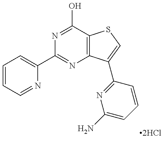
C1=CC=NC(C2=NC3=C(C(O)=N2)SC=C3C2=NC(N)=CC=C2)=C1
